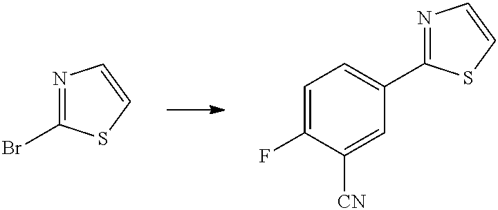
N1=C(Br)SC=C1.C1=C(F)C([CN])=CC(C2=NC=CS2)=C1
